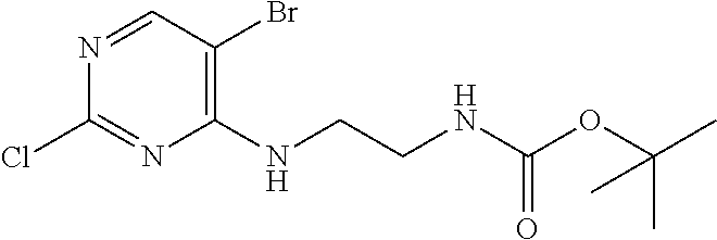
C1(NCCNC(OC(C)(C)C)=O)=C(Br)C=NC(Cl)=N1
